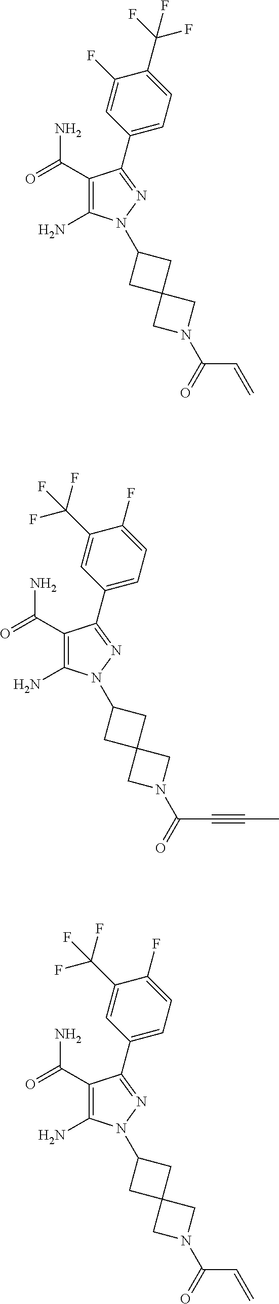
C1=C(F)C(C(F)(F)F)=CC=C1C1=NN(C2CC3(C2)CN(C(C=C)=O)C3)C(N)=C1C(=O)N.C1=C(C(F)(F)F)C(F)=CC=C1C1=NN(C2CC3(C2)CN(C(C#CC)=O)C3)C(N)=C1C(=O)N.C1=C(C(F)(F)F)C(F)=CC=C1C1=NN(C2CC3(C2)CN(C(C=C)=O)C3)C(N)=C1C(=O)N
